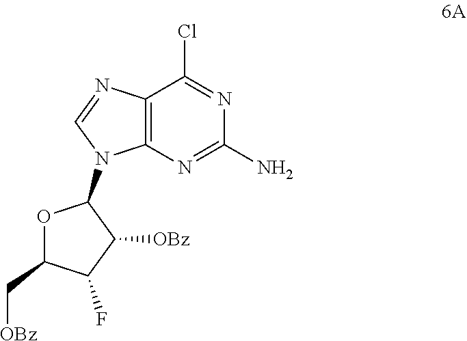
C12=C(N=C(N)N=C1Cl)N(C1OC(C[OBz])C(F)C1[OBz])C=N2
